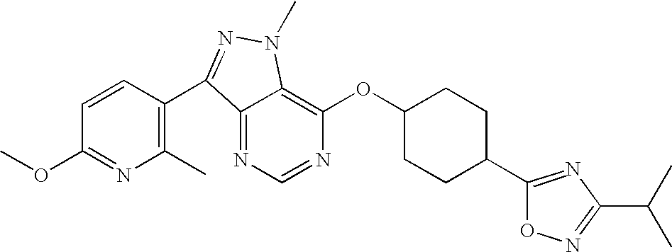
N1=CN=C2C(=C1OC1CCC(C3=NC(C(C)C)=NO3)CC1)N(C)N=C2C1=C(C)N=C(OC)C=C1
